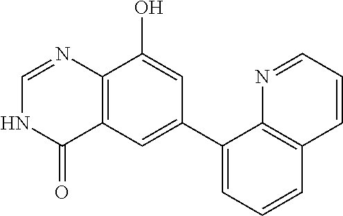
C12=C(C=C(C3=CC=CC4=C3N=CC=C4)C=C1O)C(=O)NC=N2
